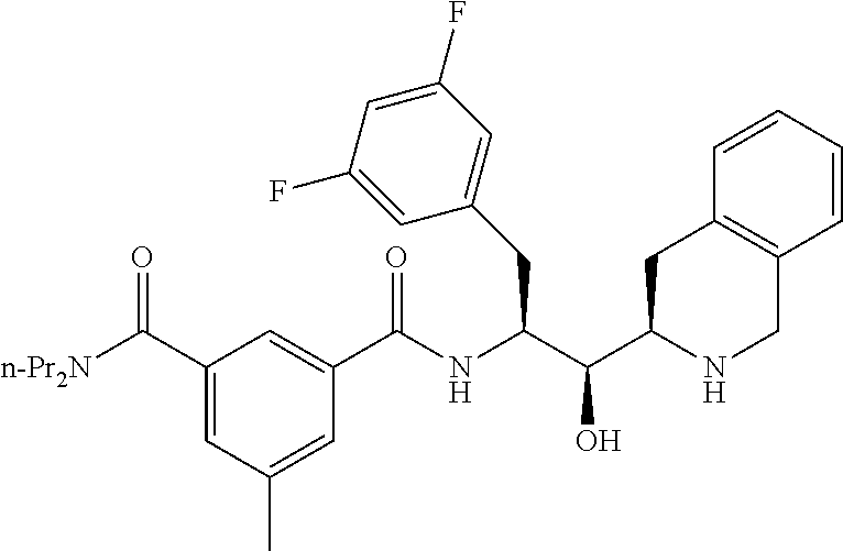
C1(C([n-Pr2N])=O)=CC(C)=CC(C(NC(C(O)C2NCC3=C(C2)C=CC=C3)CC2=CC(F)=CC(F)=C2)=O)=C1
